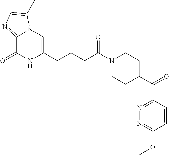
C12=NC=C(C)N1C=C(CCCC(N1CCC(C(C3=NN=C(OC)C=C3)=O)CC1)=O)NC2=O
